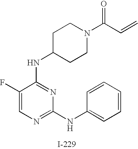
N(C1=NC(NC2=CC=CC=C2)=NC=C1F)C1CCN(C(C=C)=O)CC1
